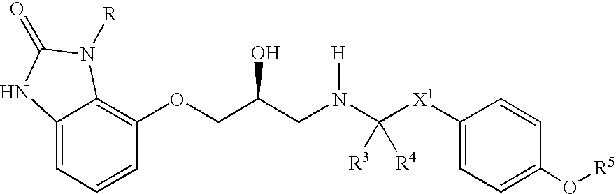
C12=C(OCC(CN(C([X1]C3=CC=C(O[R5])C=C3)([R3])[R4])[H])O)C=CC=C1NC(=O)N2[R]
